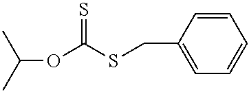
C(OC(SCC1=CC=CC=C1)=S)(C)C
